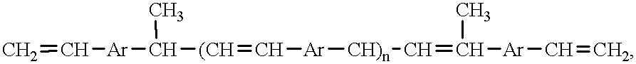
C=C[Ar]C([(CH]=C[Ar][CH)n]C=C([Ar]C=C)C)C
